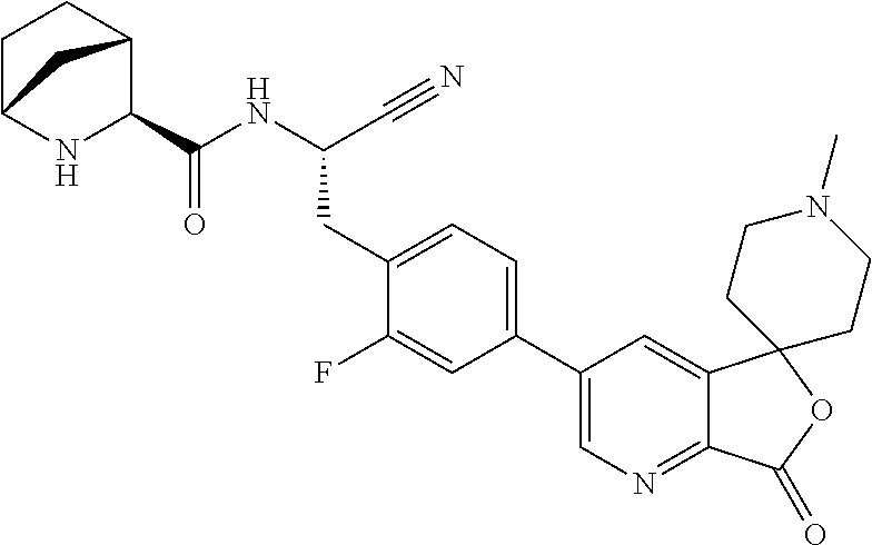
N(C(C#N)CC1=CC=C(C2=CN=C3C(=C2)C2(OC3=O)CCN(C)CC2)C=C1F)C(=O)C1C2CCC(N1)C2
